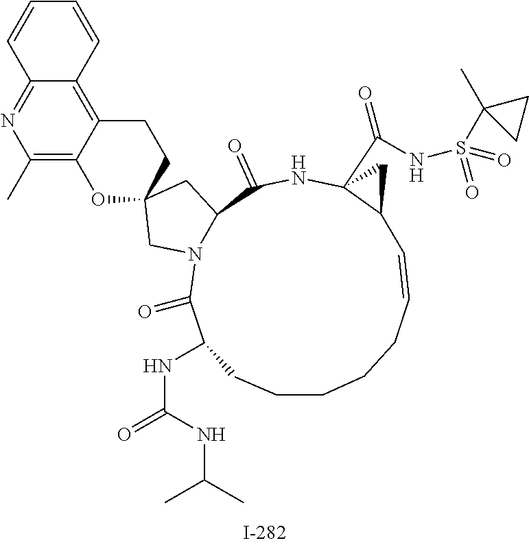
C1CCCC=CC2C(C(NS(C3(C)CC3)(=O)=O)=O)(NC(=O)C3N(C(=O)C(NC(=O)NC(C)C)C1)CC1(C3)CCC3=C4C(=NC(C)=C3O1)C=CC=C4)C2
